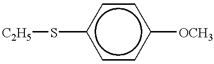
[C2H5]Sc1ccc([OCH3])cc1
